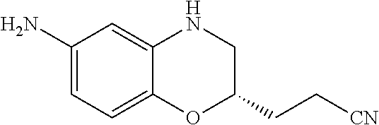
C1(N)=CC=C2C(=C1)NCC(CC[CN])O2
